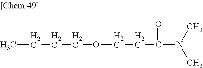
CCCCOCCC(=O)N(C)C
